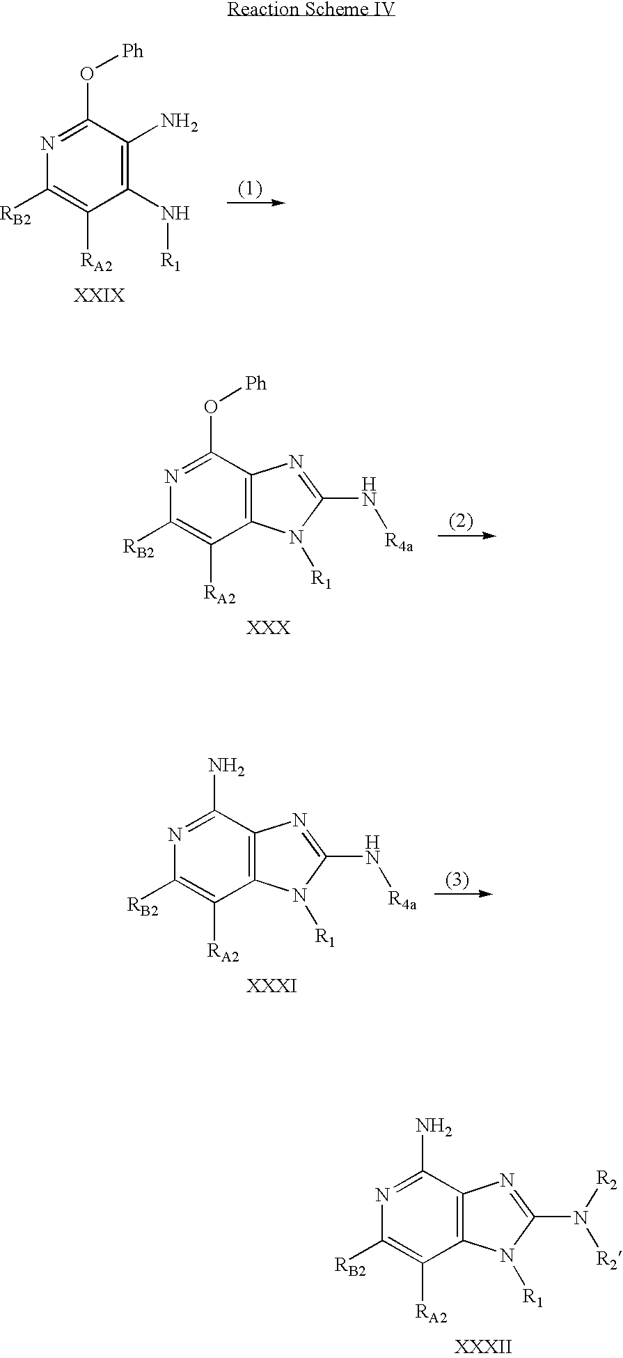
C1(N[R1])=C(N)C(O[Ph])=NC([RB2])=C1[RA2].C12=C(C(O[Ph])=NC([RB2])=C1[RA2])N=C(N[R4a])N2[R1].C12=C(C(N)=NC([RB2])=C1[RA2])N=C(N[R4a])N2[R1].C12=C(C(N)=NC([RB2])=C1[RA2])N=C(N([R2])[R2])N2[R1]
